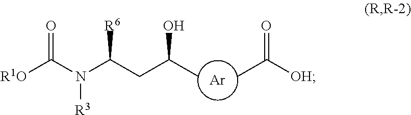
[Ar].[R1O]C(N(C(CC(C)O)[R6])[R3])=O.CC([OH])=O
